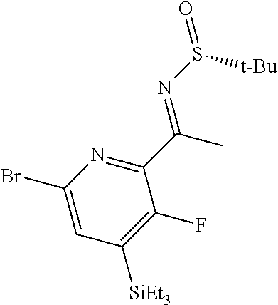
C1(Br)=CC([SiEt3])=C(F)C(C(C)=NS(=O)[t-Bu])=N1
